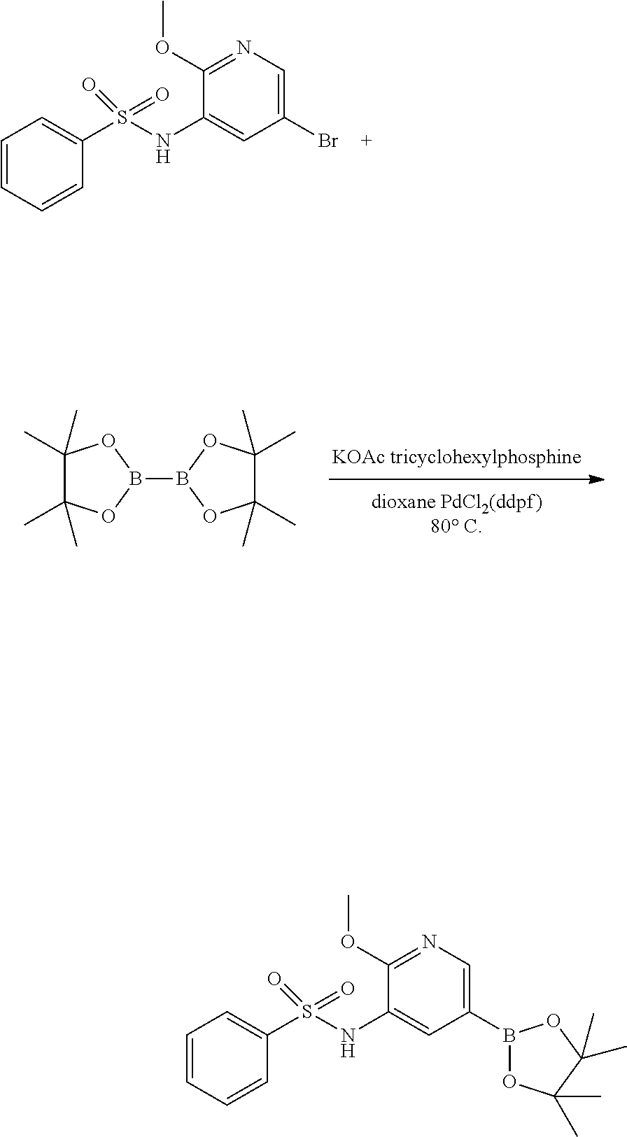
BrC1=CN=C(OC)C(NS(C2=CC=CC=C2)(=O)=O)=C1.C1(C)(C)C(C)(C)OB(B2OC(C)(C)C(C)(C)O2)O1.B1(C2=CN=C(OC)C(NS(C3=CC=CC=C3)(=O)=O)=C2)OC(C)(C)C(C)(C)O1
